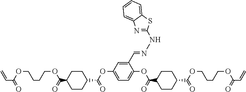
C1CC(C(OCCCCOC(=O)C=C)=O)CCC1C(OC1=CC=C(OC(C2CCC(C(OCCCCOC(=O)C=C)=O)CC2)=O)C(C=NNC2=NC3=CC=CC=C3S2)=C1)=O
